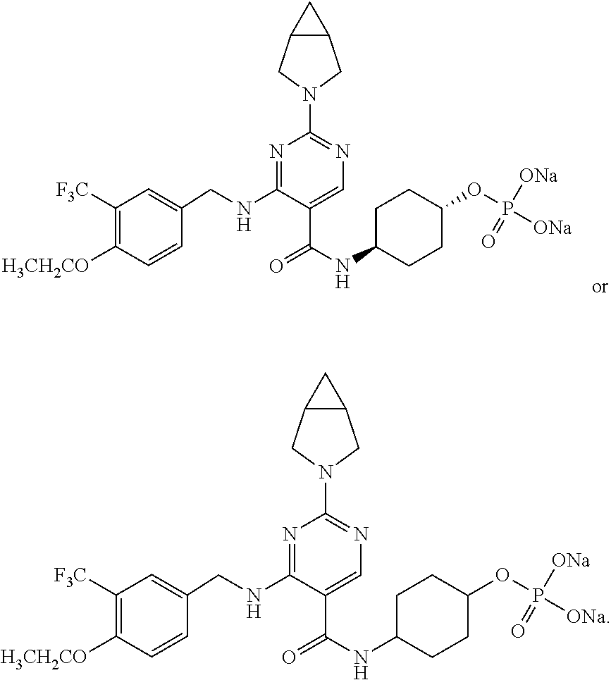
N1=C(NCC2=CC([F3C])=C([H3CH2CO])C=C2)C(C(=O)NC2CCC(OP(=O)([ONa])[ONa])CC2)=CN=C1N1CC2C(C1)C2.N1=C(NCC2=CC([F3C])=C([H3CH2CO])C=C2)C(C(=O)NC2CCC(OP(=O)([ONa])[ONa])CC2)=CN=C1N1CC2C(C1)C2
